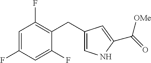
C1=C(F)C=C(F)C(CC2=CNC(C(=O)[OMe])=C2)=C1F
